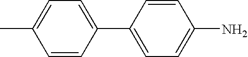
C1=C(C)C=CC(C2=CC=C(N)C=C2)=C1
